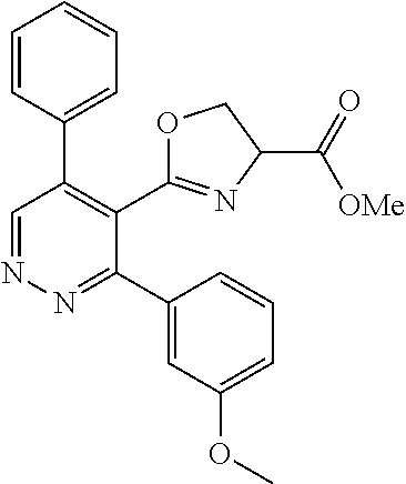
C1=CC(C2=C(C3=NC(C([OMe])=O)CO3)C(C3=CC(OC)=CC=C3)=NN=C2)=CC=C1
